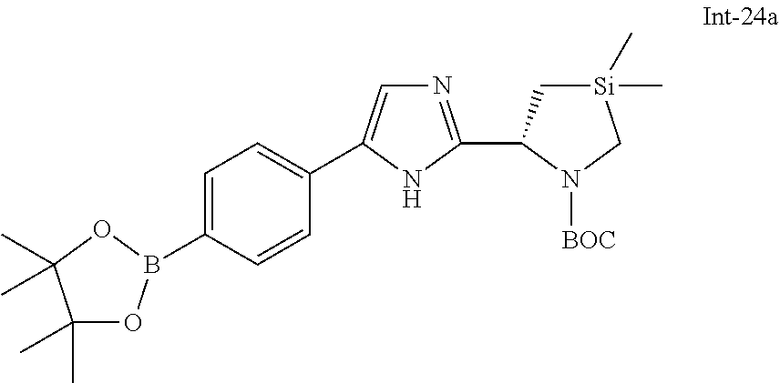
C1=C(B2OC(C)(C)C(C)(C)O2)C=CC(C2=CN=C(C3C[Si](C)(C)CN3[BOC])N2)=C1
